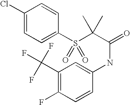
C1(Cl)=CC=C(S(C(C(=O)NC2=CC(C(F)(F)F)=C(F)C=C2)(C)C)(=O)=O)C=C1
